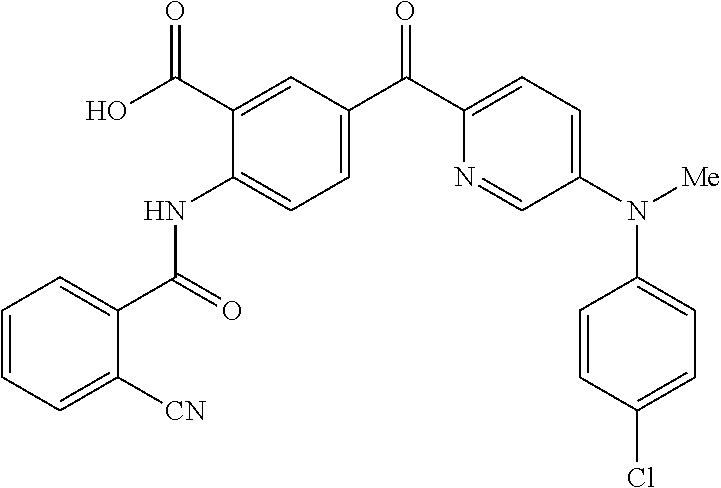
C1=CC=C([CN])C(C(=O)NC2=CC=C(C(C3=CC=C(N([Me])C4=CC=C(Cl)C=C4)C=N3)=O)C=C2C(O)=O)=C1
